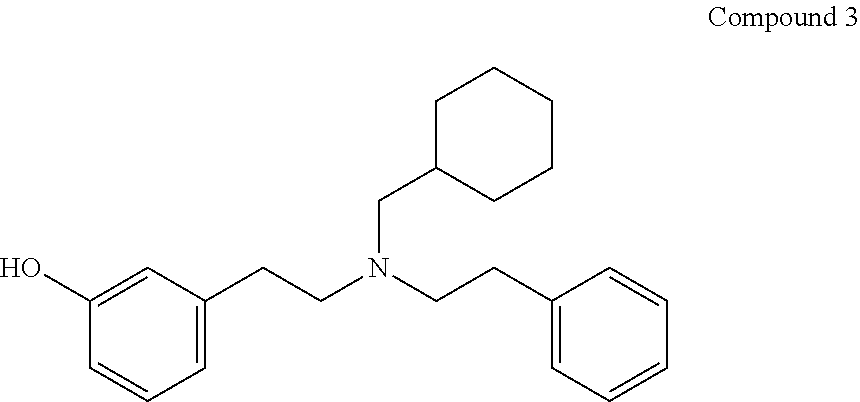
C1=C(CCN(CCC2=CC=CC=C2)CC2CCCCC2)C=C(O)C=C1
